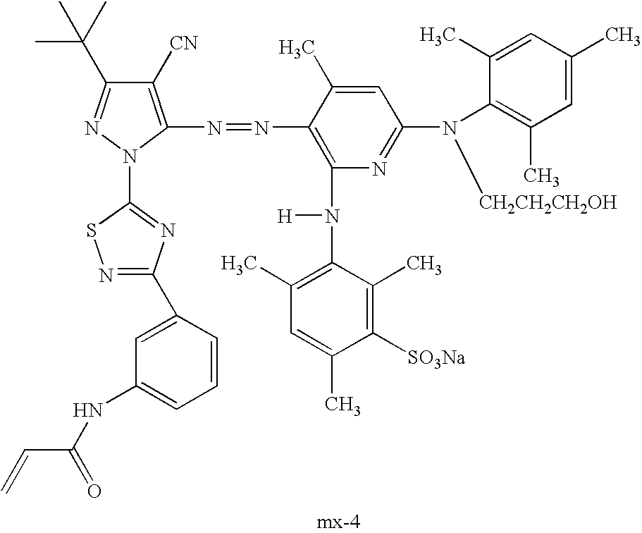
N1=C(C(C)(C)C)C([CN])=C(N=NC2=C(N([H])C3=C(C)C=C(C)C([SO3Na])=C3C)N=C(N([CH2CH2CH2OH])C3=C(C)C=C(C)C=C3C)C=C2C)N1C1=NC(C2=CC(NC(C=C)=O)=CC=C2)=NS1
